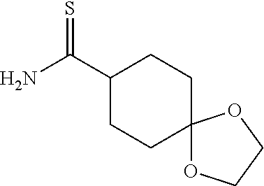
C(C1CCC2(CC1)OCCO2)(N)=S
